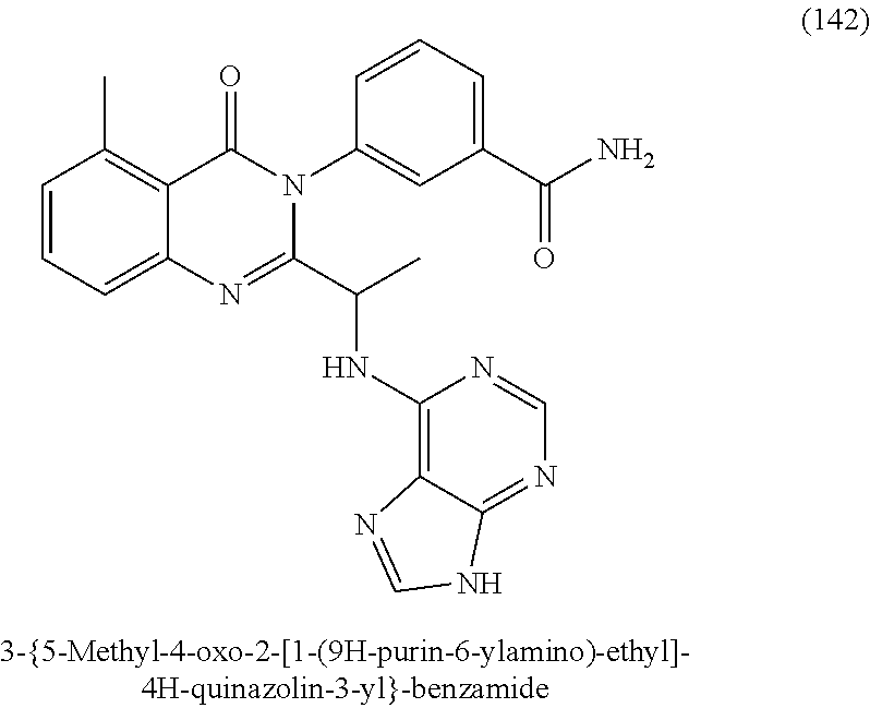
C1=CC=C2C(=C1C)C(=O)N(C1=CC(C(N)=O)=CC=C1)C(C(C)NC1=C3C(=NC=N1)NC=N3)=N2
